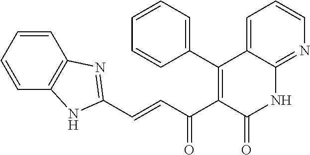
C1=CC=CC2=C1N=C(C=CC(C1=C(C3=CC=CC=C3)C3=CC=CN=C3NC1=O)=O)N2
